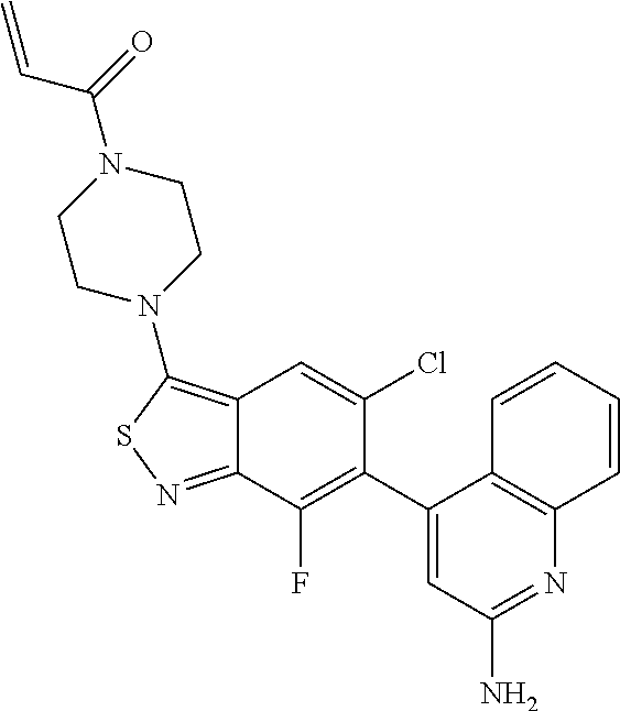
C12=C(N3CCN(C(C=C)=O)CC3)SN=C1C(F)=C(C1=CC(N)=NC3=C1C=CC=C3)C(Cl)=C2
